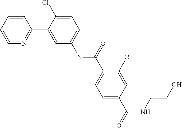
C1=CC=CN=C1C1=CC(NC(C2=CC=C(C(=O)NCCO)C=C2Cl)=O)=CC=C1Cl
